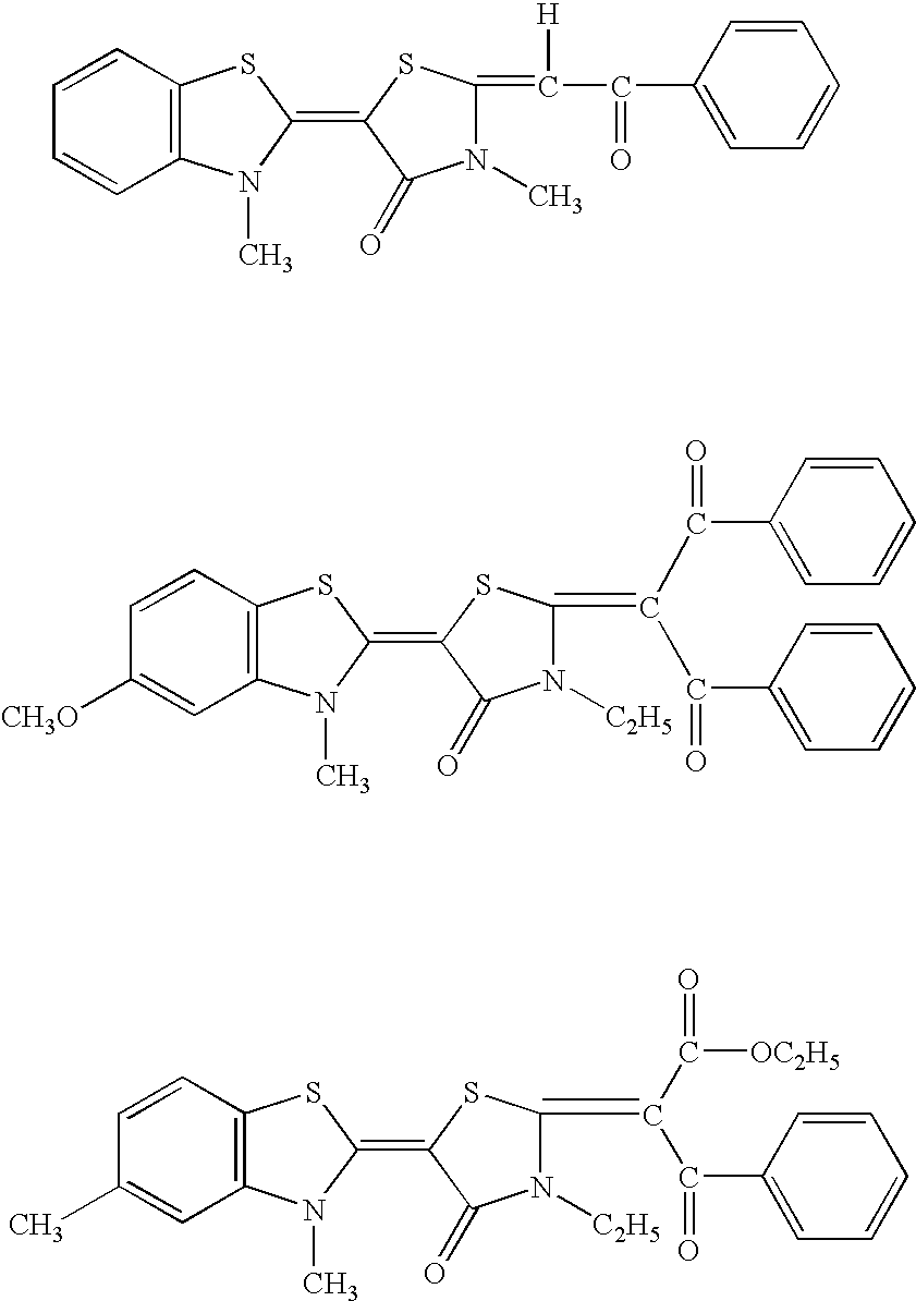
C12=C(C=CC=C1)SC(=C1C(=O)N(C)C(=C([H])C(=O)C3=CC=CC=C3)S1)N2C.C12=C(C=CC([CH3O])=C1)SC(=C1C(=O)N([C2H5])C(=C(C(C3=CC=CC=C3)=O)C(=O)C3=CC=CC=C3)S1)N2C.C12=C(C=CC(C)=C1)SC(=C1C(=O)N([C2H5])C(=C(C(=O)[OC2H5])C(C3=CC=CC=C3)=O)S1)N2C
